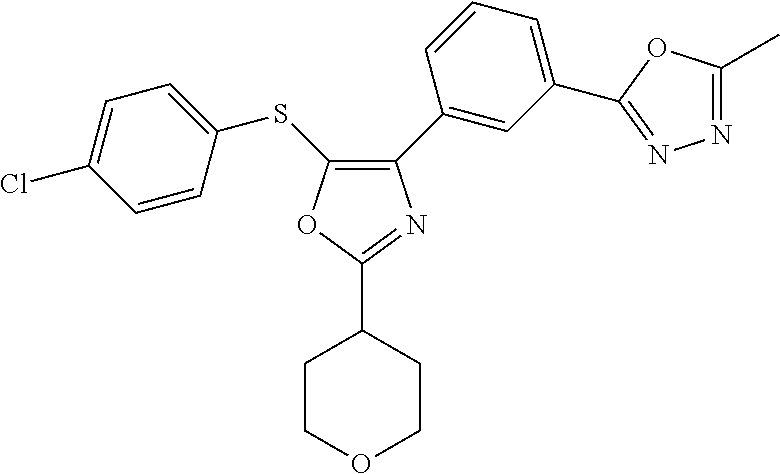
C1(C2=CC(C3=NN=C(C)O3)=CC=C2)=C(SC2=CC=C(Cl)C=C2)OC(C2CCOCC2)=N1
